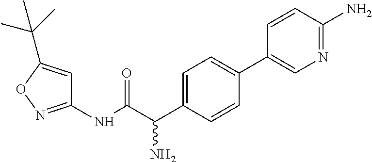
C1(NC(=O)C(C2=CC=C(C3=CN=C(N)C=C3)C=C2)N)=NOC(C(C)(C)C)=C1
